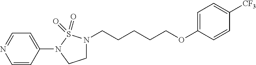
C(CCCCOC1=CC=C([CF3])C=C1)N1CCN(C2=CC=NC=C2)S1(=O)=O
